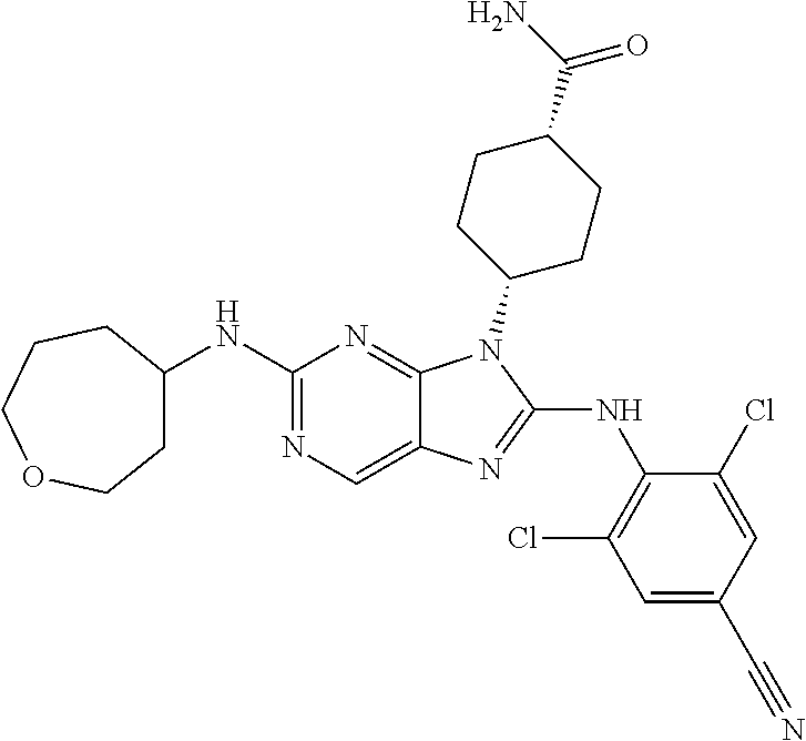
C1(NC2CCOCCC2)=NC=C2C(=N1)N(C1CCC(C(N)=O)CC1)C(NC1=C(Cl)C=C(C#N)C=C1Cl)=N2
